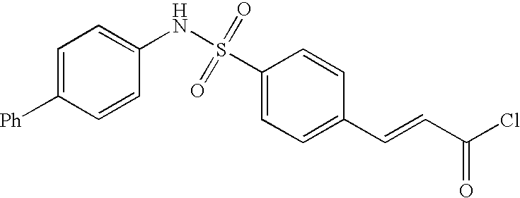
C1=C([Ph])C=CC(NS(C2=CC=C(C=CC(Cl)=O)C=C2)(=O)=O)=C1
